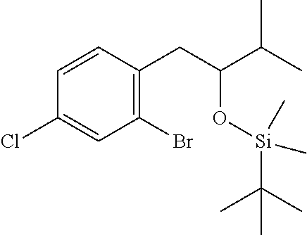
C1(Cl)=CC(Br)=C(CC(C(C)C)O[Si](C)(C)C(C)(C)C)C=C1
